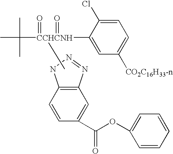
C1=C(Cl)C([CCHCNH](C(C)(C)C)(=O)(=O)C)=CC([CO2C16H33-n])=C1.N1=NC2=C(N1)C=CC(C(OC1=CC=CC=C1)=O)=C2
